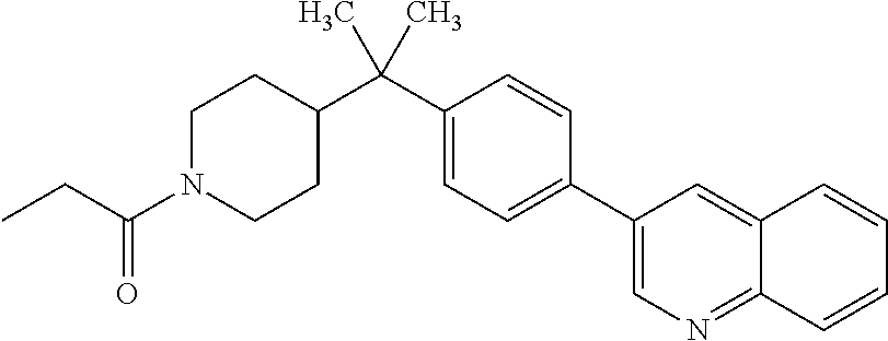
C1(C2=CC=C(C(C3CCN(C(CC)=O)CC3)(C)C)C=C2)=CN=C2C(=C1)C=CC=C2
